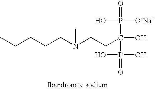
CCCCCN(CCC(O)(P(=O)(O)[O-Na+])P(=O)(O)O)C
